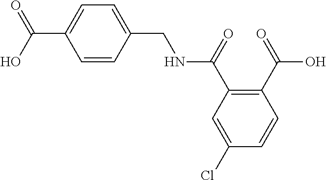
C(NC(C1=C(C(O)=O)C=CC(Cl)=C1)=O)C1=CC=C(C(O)=O)C=C1
